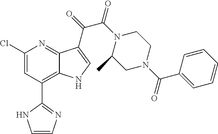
C1(C2=C3C(=NC(Cl)=C2)C(C(=O)C(N2C(C)CN(C(C4=CC=CC=C4)=O)CC2)=O)=CN3)=NC=CN1
